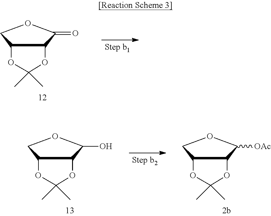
C12C(C(=O)OC1)OC(C)(C)O2.C12C(C([OAc])OC1)OC(C)(C)O2.C12C(C(O)OC1)OC(C)(C)O2
